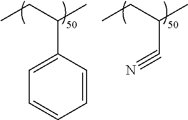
C1=CC(C(CC)C)=CC=C1.C(#N)C(CC)C
